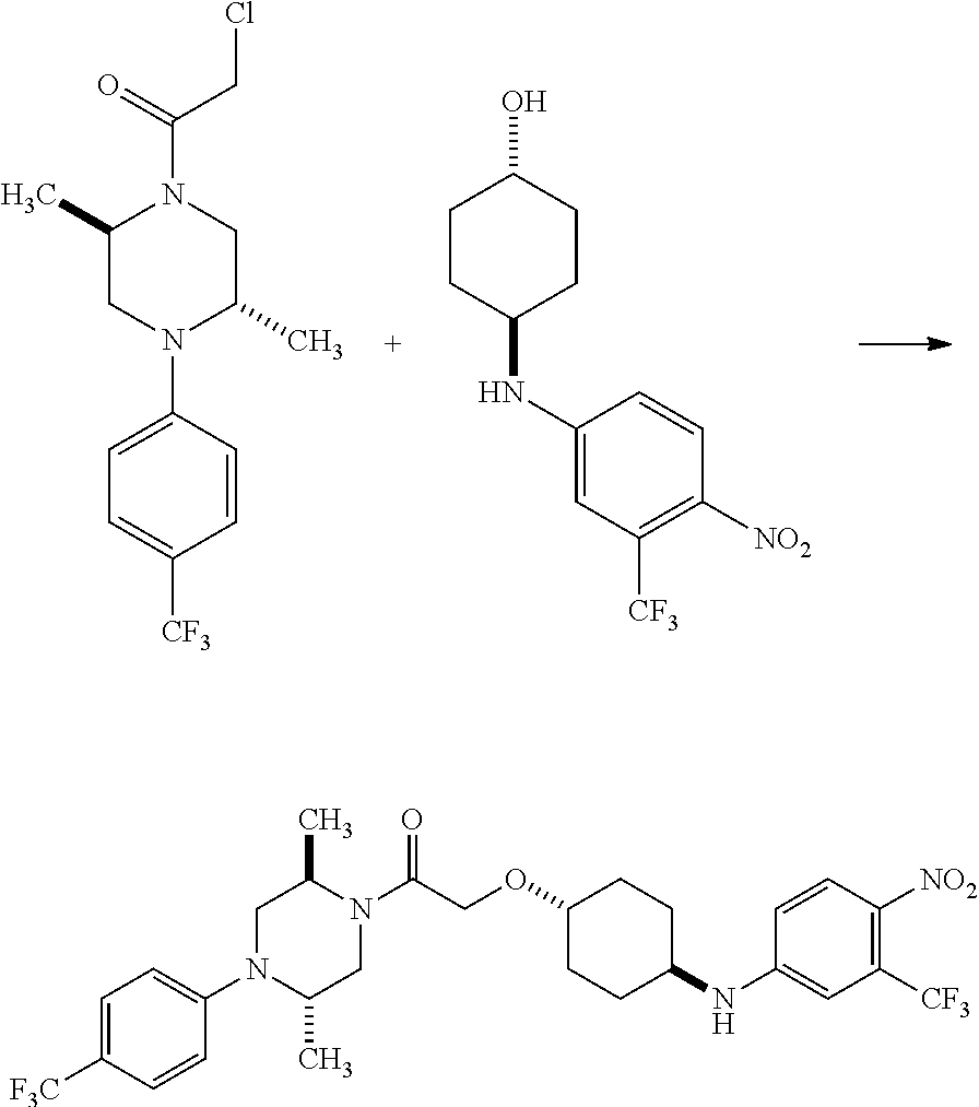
C1(C)CN(C2=CC=C([CF3])C=C2)C(C)CN1C(CCl)=O.C1CC(NC2=CC([CF3])=C([NO2])C=C2)CCC1O.C1([F3C])=CC=C(N2C(C)CN(C(COC3CCC(NC4=CC([CF3])=C([NO2])C=C4)CC3)=O)C(C)C2)C=C1
